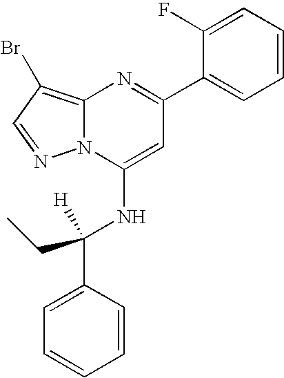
C1=C(C(NC2=CC(C3=CC=CC=C3F)=NC3=C(Br)C=NN23)(CC)[H])C=CC=C1
